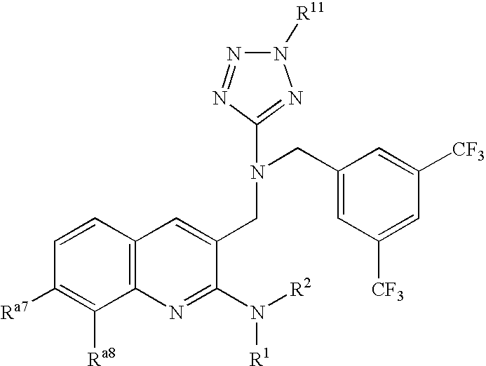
C12=C(N=C(N([R2])[R1])C(CN(CC3=CC([CF3])=CC([CF3])=C3)C3=NN([R11])N=N3)=C1)C([Ra8])=C([Ra7])C=C2
